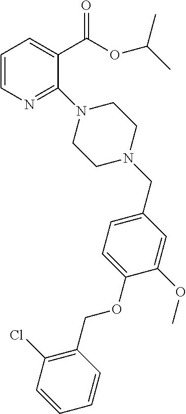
C1=CN=C(N2CCN(CC3=CC=C(OCC4=C(Cl)C=CC=C4)C(OC)=C3)CC2)C(C(=O)OC(C)C)=C1
